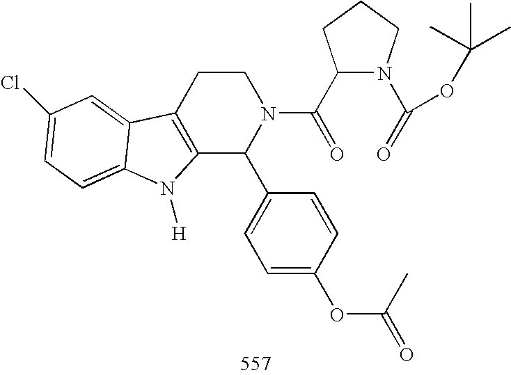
C12=C(CCN(C(C3N(C(=O)OC(C)(C)C)CCC3)=O)C1C1=CC=C(OC(=O)C)C=C1)C1=CC(Cl)=CC=C1N2[H]
